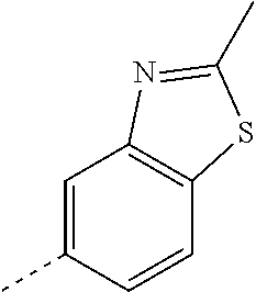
C1=C(C)C=CC2=C1N=C(C)S2
